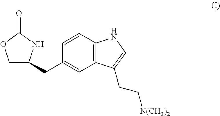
C1C(CC2=CC3=C(C=C2)NC=C3CC[N(CH3)2])NC(=O)O1
